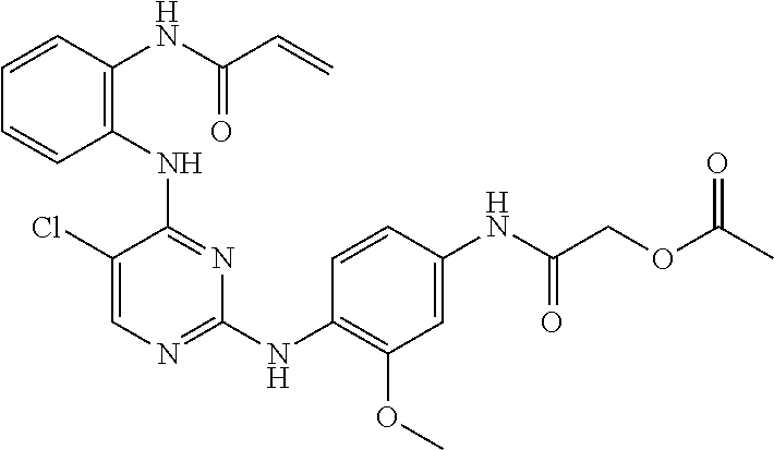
C1(NC2=C(NC(C=C)=O)C=CC=C2)=NC(NC2=C(OC)C=C(NC(COC(C)=O)=O)C=C2)=NC=C1Cl
